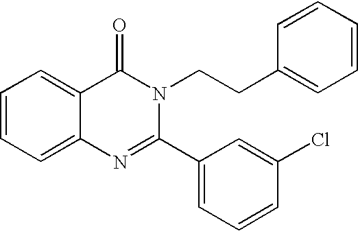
C1=CC=C2C(=C1)C(=O)N(CCC1=CC=CC=C1)C(C1=CC=CC(Cl)=C1)=N2
